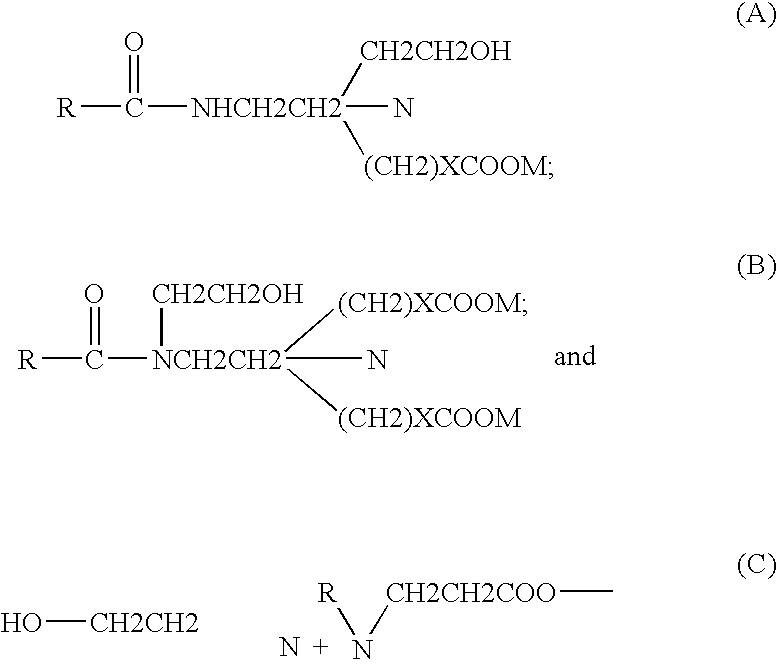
O=C([R])[NCH2CH2]([CH2CH2OH])([(CH2)XCOOM])([(CH2)XCOOM])N.[R]N[CH2CH2COO]C.N.O[CH2CH2].O=C([R])[NHCH2CH2](N)([CH2CH2OH])[(CH2)XCOOM]
